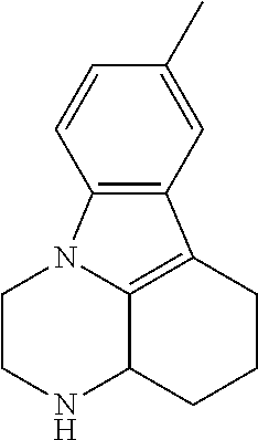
C1CNC2C3=C(CCC2)C2=C(N13)C=CC(C)=C2
